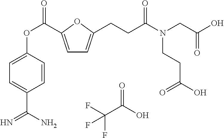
C1=C(C(OC2=CC=C(C(=N)N)C=C2)=O)OC(CCC(N(CC(O)=O)CCC(O)=O)=O)=C1.FC(C(O)=O)(F)F
